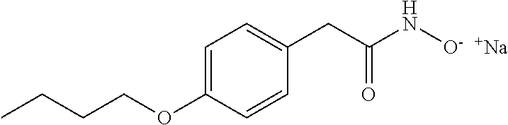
C1=C(OCCCC)C=CC(CC(N[O-])=O)=C1.[Na]
